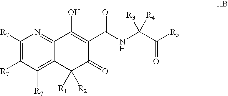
C1([R7])=C2C(=NC([R7])=C1[R7])C(O)=C(C(NC(C([R5])=O)([R4])[R3])=O)C(=O)C2([R1])[R2]
